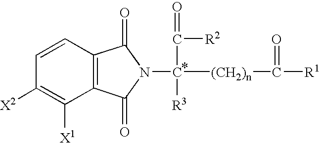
C12=C(C=CC([X2])=C1[X1])C(=O)N(C(C([R2])=O)([R3])[(CH2)n]C([R1])=O)C2=O
